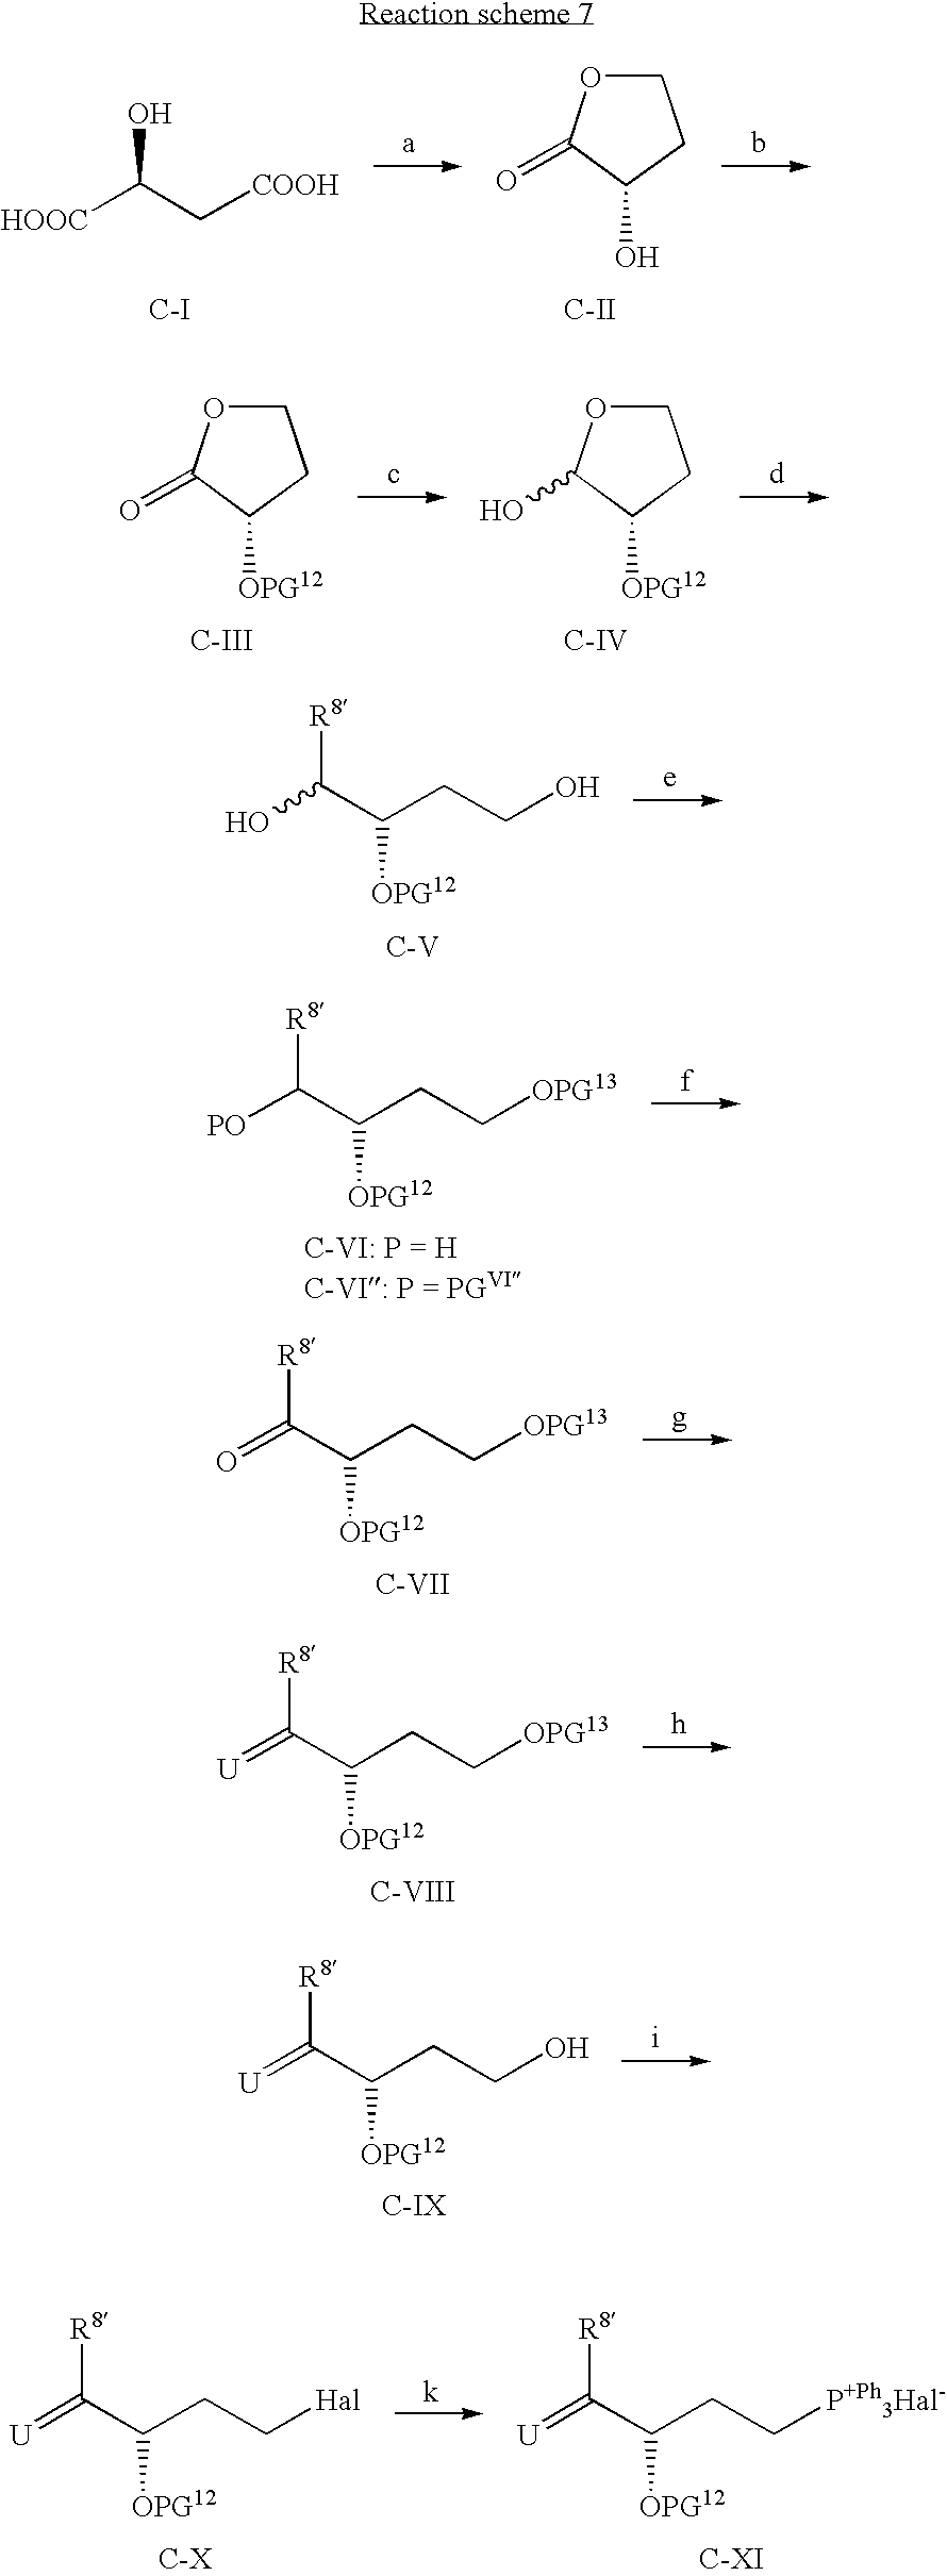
[HOOC]C(C[COOH])O.[C-I].C1OC(=O)C(O)C1.[C-II].C1OC(=O)C([OPG12])C1.[C-III].C1OC(O)C([OPG12])C1.[C-IV].OC(C(CCO)[OPG12])[R8].[C-V].[C-VI: P = HC-VI: P = PGVI].[PO]C(C(CC[OPG13])[OPG12])[R8].[C-VII].O=C(C(CC[OPG13])[OPG12])[R8].[C-VIII].[U]=C(C(CC[OPG13])[OPG12])[R8].[C-IX].[U]=C(C(CCO)[OPG12])[R8].[C-X].[U]=C(C(CC[Hal])[OPG12])[R8].[C-XI].[U]=C(C(CC[P+Ph3Hal-])[OPG12])[R8]
